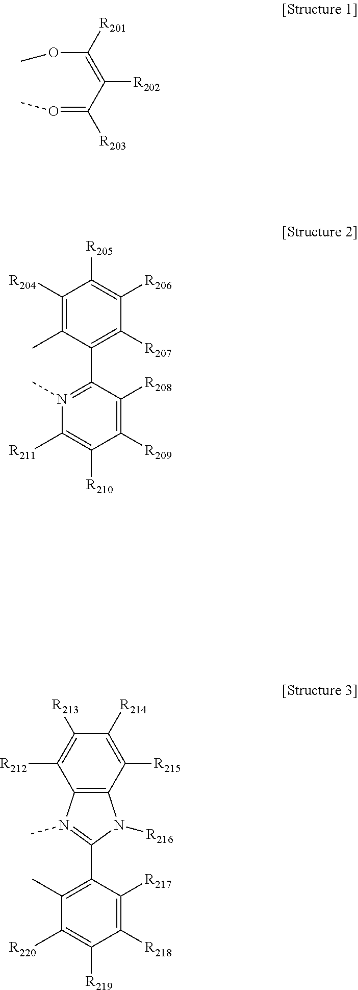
O(=C(C(=C(OC)[R201])[R202])[R203])C.C1([R204])=C(C)C(C2=N(C)C([R211])=C([R210])C([R209])=C2[R208])=C([R207])C([R206])=C1[R205].C1(C2=N(C)C3=C(N2[R216])C([R215])=C([R214])C([R213])=C3[R212])=C(C)C([R220])=C([R219])C([R218])=C1[R217]
